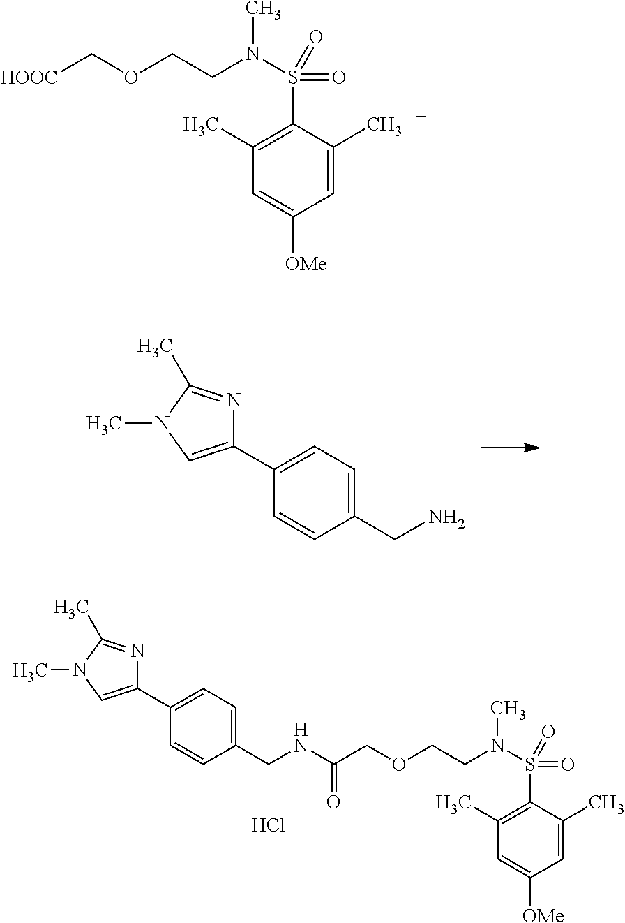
C1(C2=CN(C)C(C)=N2)=CC=C(CNC(COCCN(C)S(C2=C(C)C=C([OMe])C=C2C)(=O)=O)=O)C=C1.Cl.C1(C2=CN(C)C(C)=N2)=CC=C(CN)C=C1.[HOOC]COCCN(S(C1=C(C)C=C([OMe])C=C1C)(=O)=O)C
